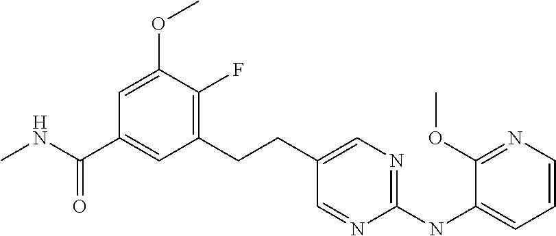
C1(CCC2=CN=C(NC3=CC=CN=C3OC)N=C2)=C(F)C(OC)=CC(C(NC)=O)=C1
